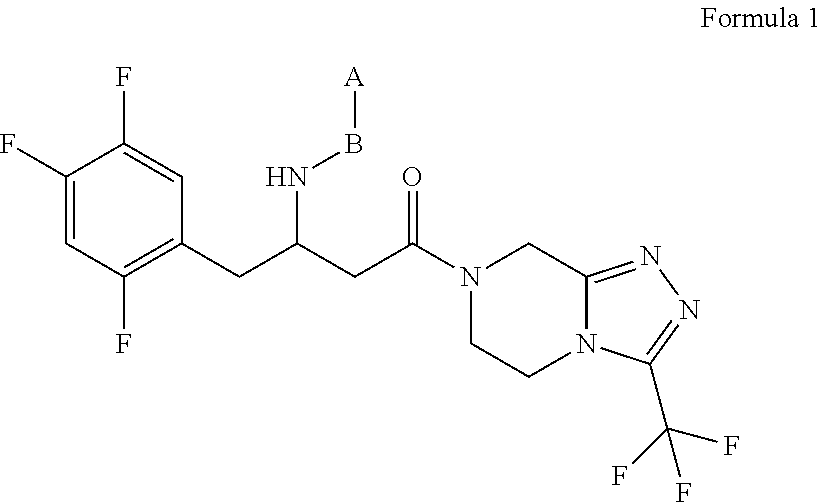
C1(F)=CC(F)=C(CC(CC(N2CCN3C(=NN=C3C(F)(F)F)C2)=O)NB[A])C=C1F
